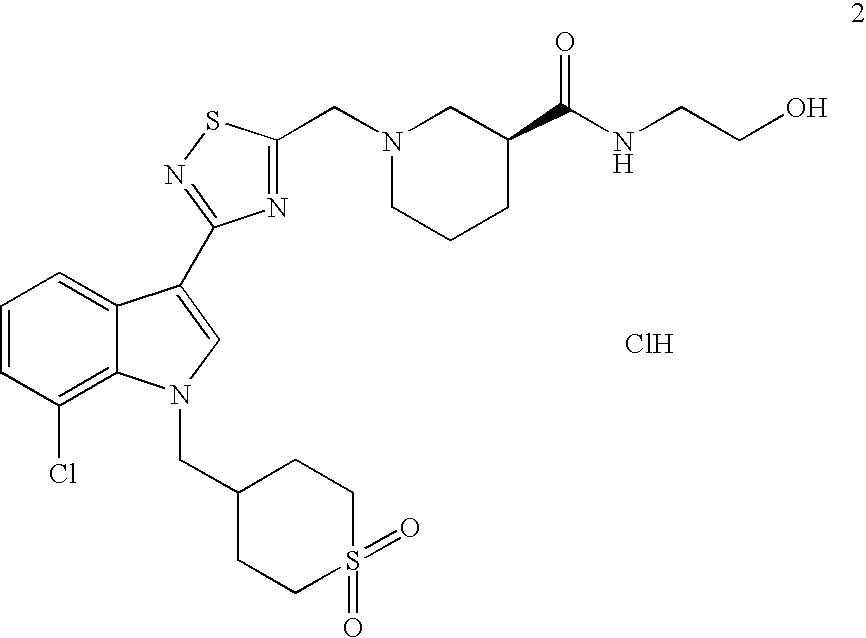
C1=CC(Cl)=C2C(=C1)C(C1=NSC(CN3CCCC(C(NCCO)=O)C3)=N1)=CN2CC1CCS(=O)(=O)CC1.Cl
